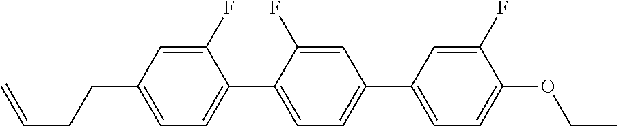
C1(F)=CC(CCC=C)=CC=C1C1=CC=C(C2=CC=C(OCC)C(F)=C2)C=C1F
